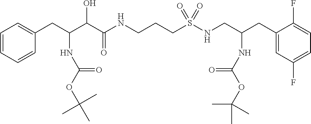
C1=CC=CC(CC(C(C(NCCCS(NCC(CC2=CC(F)=CC=C2F)NC(OC(C)(C)C)=O)(=O)=O)=O)O)NC(OC(C)(C)C)=O)=C1
